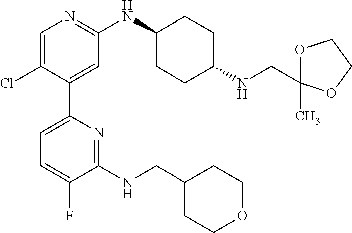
C1=C(Cl)C(C2=CC=C(F)C(NCC3CCOCC3)=N2)=CC(NC2CCC(NCC3(C)OCCO3)CC2)=N1
